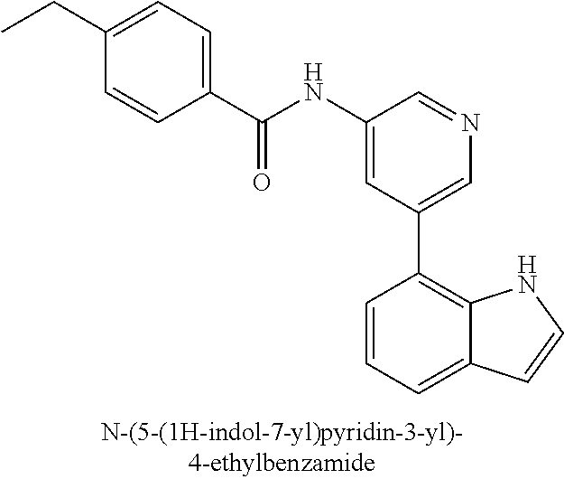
C1(NC(C2=CC=C(CC)C=C2)=O)=CC(C2=C3C(=CC=C2)C=CN3)=CN=C1
